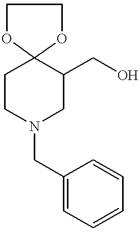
C1CN(CC2=CC=CC=C2)CC(CO)C12OCCO2
